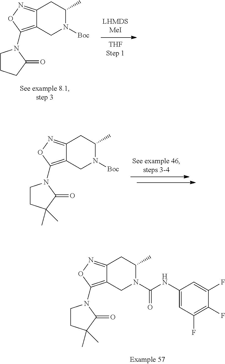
C12=NOC(N3CCCC3=O)=C1CN([Boc])C(C)C2.C12=NOC(N3CCC(C)(C)C3=O)=C1CN([Boc])C(C)C2.C12=NOC(N3CCC(C)(C)C3=O)=C1CN(C(NC1=CC(F)=C(F)C(F)=C1)=O)C(C)C2
